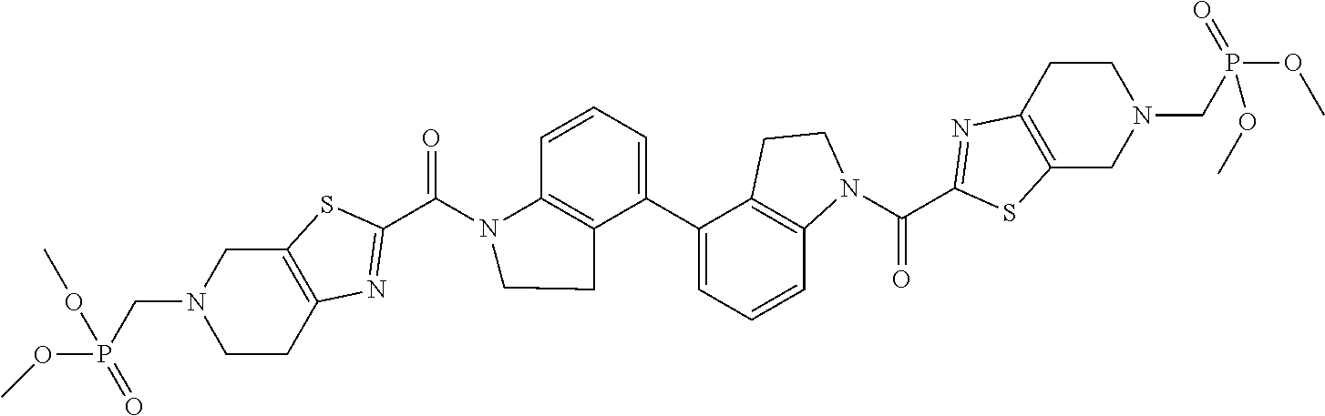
C12=C(SC(C(N3C4=C(C(C5=CC=CC6=C5CCN6C(C5=NC6=C(S5)CN(CP(OC)(=O)OC)CC6)=O)=CC=C4)CC3)=O)=N1)CN(CP(OC)(OC)=O)CC2
